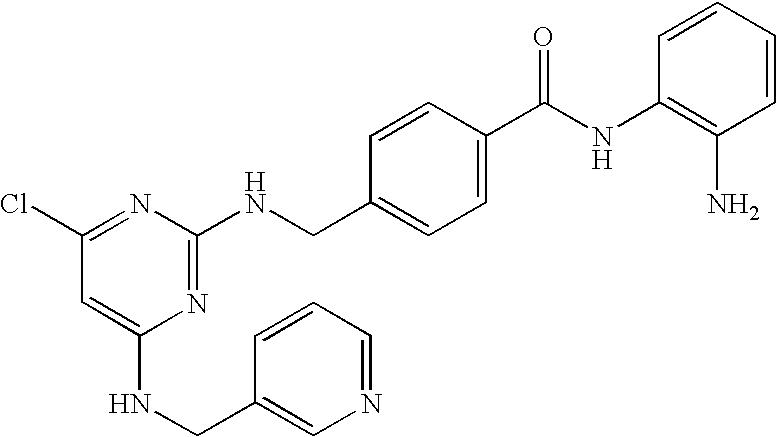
N(CC1=CC=C(C(NC2=C(N)C=CC=C2)=O)C=C1)C1=NC(NCC2=CN=CC=C2)=CC(Cl)=N1
